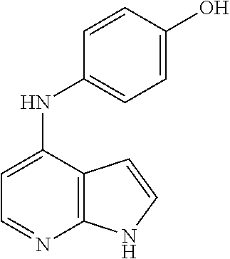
C12=C(C(NC3=CC=C(O)C=C3)=CC=N1)C=CN2
